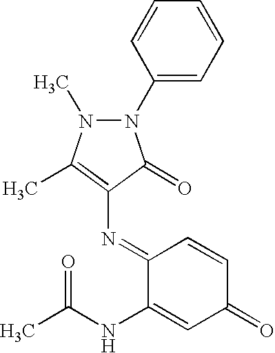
N1(C2=CC=CC=C2)N(C)C(C)=C(N=C2C(NC(C)=O)=CC(=O)C=C2)C1=O
